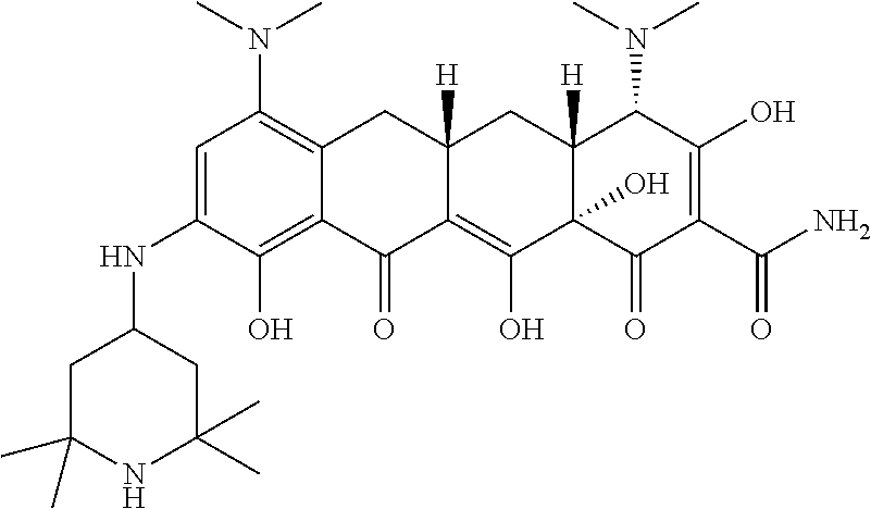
C1=C(NC2CC(C)(C)NC(C)(C)C2)C(O)=C2C(=C1N(C)C)CC1([H])C(=C(O)C3(O)C([H])(C1)C(N(C)C)C(O)=C(C(N)=O)C3=O)C2=O
